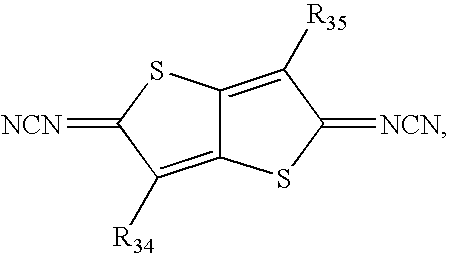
C12=C([R34])C(=[NCN])SC1=C([R35])C(=[NCN])S2
